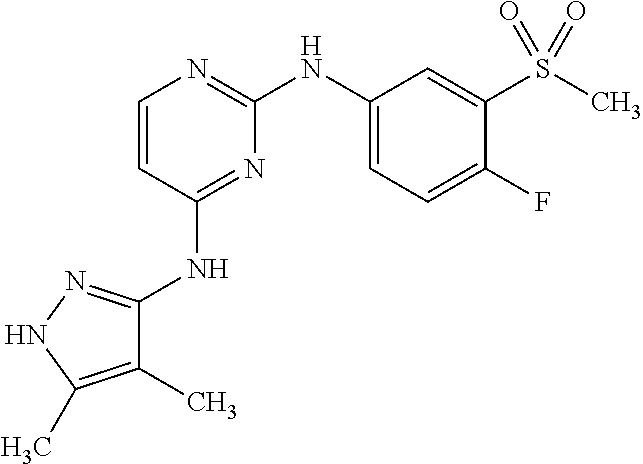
C1=CC(NC2=NNC(C)=C2C)=NC(NC2=CC=C(F)C(S(C)(=O)=O)=C2)=N1
